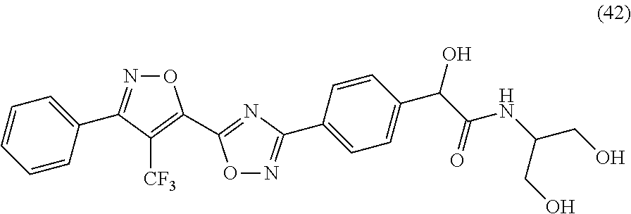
C1=CC=CC(C2=NOC(C3=NC(C4=CC=C(C(C(=O)NC(CO)CO)O)C=C4)=NO3)=C2[CF3])=C1
